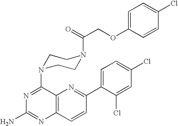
N1=C(N2CCN(C(COC3=CC=C(Cl)C=C3)=O)CC2)C2=C(N=C1N)C=CC(C1=CC=C(Cl)C=C1Cl)=N2
